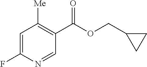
C1=C(F)N=CC(C(OCC2CC2)=O)=C1[Me]
